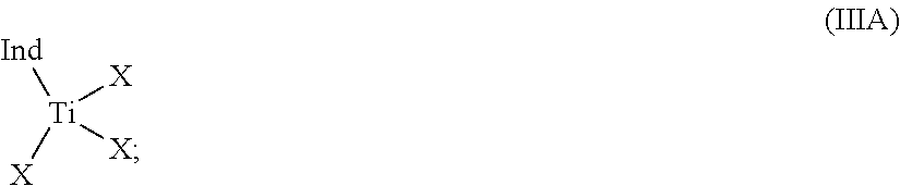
[Ind][Ti]([X])([X])[X]
